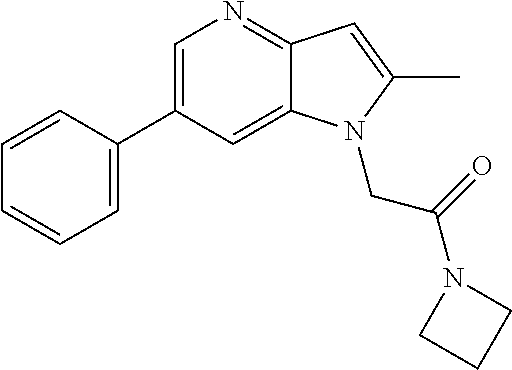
C1=C(C2=CC=CC=C2)C=C2C(=N1)C=C(C)N2CC(N1CCC1)=O
